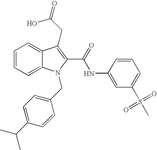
C1=CC=C2C(=C1)C(CC(=O)O)=C(C(=O)NC1=CC(S(=O)(=O)C)=CC=C1)N2CC1=CC=C(C(C)C)C=C1
